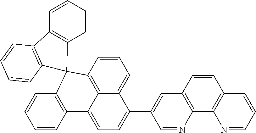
C1=CC2=C3C(=C1)C(C1=CC4=C(N=C1)C1=C(C=C4)C=CC=N1)=CC=C3C1=C(C=CC=C1)C21C2=C(C=CC=C2)C2=C1C=CC=C2
